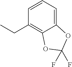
C12=CC=CC(CC)=C1OC(F)(F)O2
